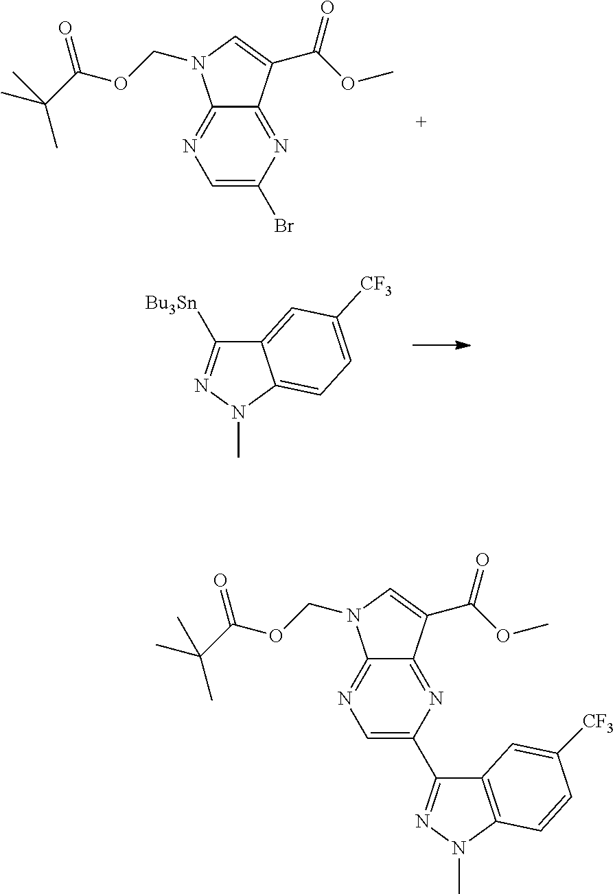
C12=CC([CF3])=CC=C1N(C)N=C2[Bu3Sn].C12=NC(Br)=CN=C1N(COC(C(C)(C)C)=O)C=C2C(OC)=O.C12=NC(C3=NN(C)C4=C3C=C([CF3])C=C4)=CN=C1N(COC(C(C)(C)C)=O)C=C2C(OC)=O
